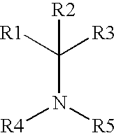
N(C([R3])([R1])[R2])([R4])[R5]
